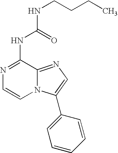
N1=C(NC(NCCCC)=O)C2=NC=C(C3=CC=CC=C3)N2C=C1
